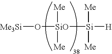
[Me3Si]O[SiO]([Me])([Me])[Si]([H])([Me])[Me]
